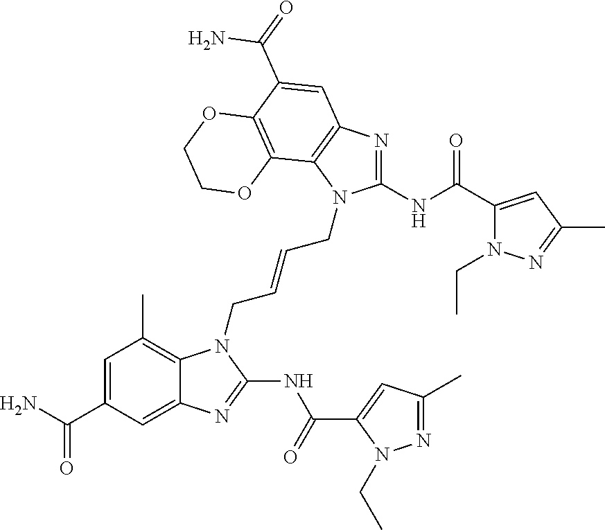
C1=C(C(N)=O)C=C2C(=C1C)N(CC=CCN1C(NC(=O)C3=CC(C)=NN3CC)=NC3=C1C1=C(C(C(N)=O)=C3)OCCO1)C(NC(=O)C1=CC(C)=NN1CC)=N2
